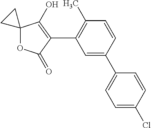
C1=CC(C2=CC=C(Cl)C=C2)=CC(C2=C(O)C3(OC2=O)CC3)=C1C
